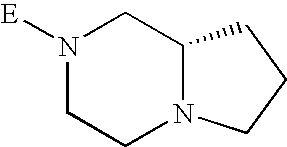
[E]N1CCN2C(C1)CCC2
